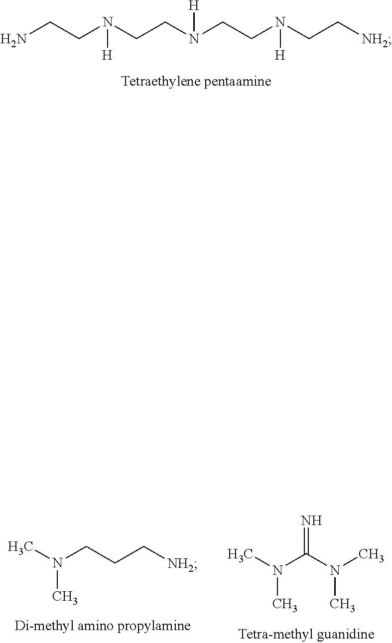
NCCN(CCN(CCN(CC[NH2])[H])[H])[H].CN(CCC[NH2])C.N=C(N(C)C)N(C)C
